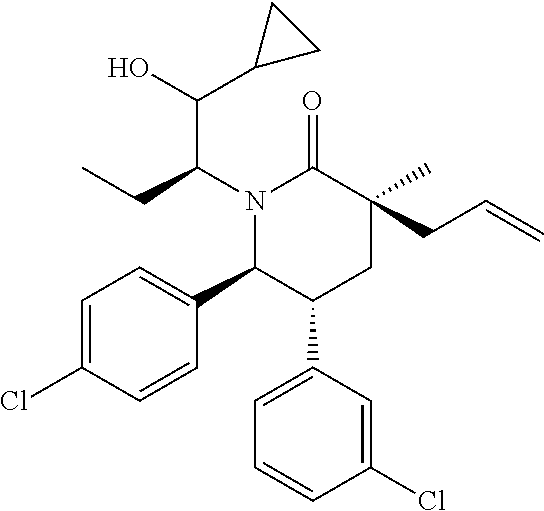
N1(C(CC)C(O)C2CC2)C(C2=CC=C(Cl)C=C2)C(C2=CC=CC(Cl)=C2)CC(C)(CC=C)C1=O
